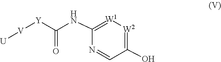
[U][V][Y]C(NC1=[W1][W2]=C(O)C=N1)=O
